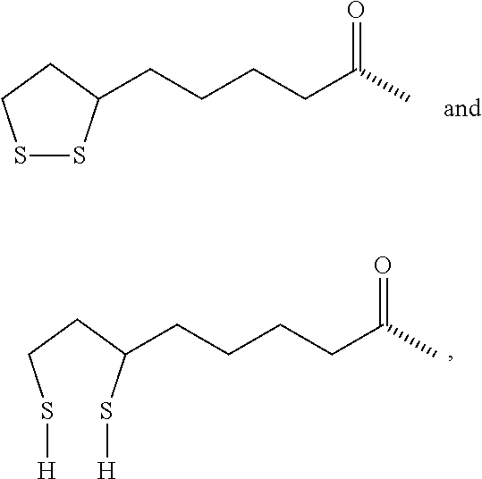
S1SC(CCCCC(C)=O)CC1.S(CCC(S[H])CCCCC(C)=O)[H]
